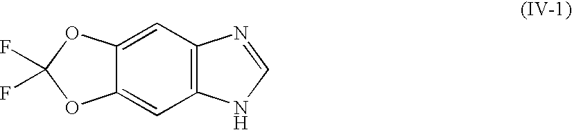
C1=C2C(=CC3=C1N=CN3)OC(F)(F)O2
